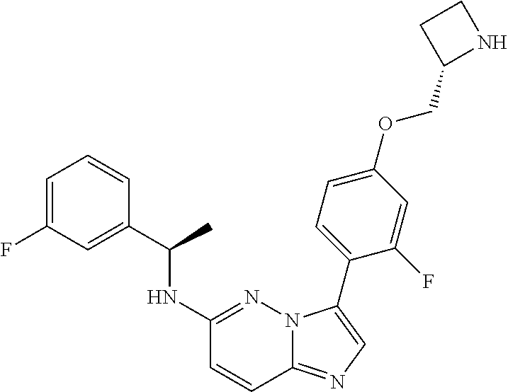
C1=C(F)C=C(C(NC2=NN3C(=NC=C3C3=CC=C(OCC4NCC4)C=C3F)C=C2)C)C=C1
